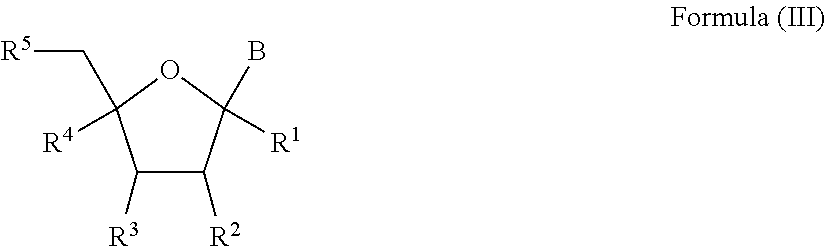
C1([R3])C([R2])C(B)([R1])OC1(C[R5])[R4]
